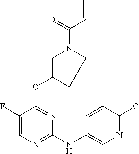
N(C1=NC=C(F)C(OC2CCN(C(C=C)=O)C2)=N1)C1=CN=C(OC)C=C1
